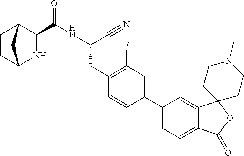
C(NC(CC1=C(F)C=C(C2=CC=C3C(=C2)C2(OC3=O)CCN(C)CC2)C=C1)C#N)(=O)C1C2CCC(N1)C2
